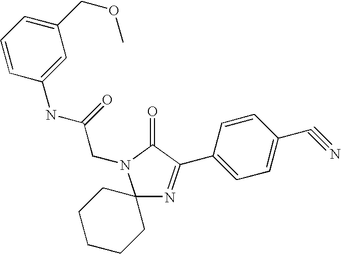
C12(N=C(C3=CC=C(C#N)C=C3)C(=O)N1CC(NC1=CC(COC)=CC=C1)=O)CCCCC2
